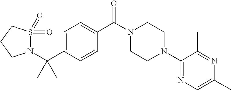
C1=C(C(N2S(=O)(=O)CCC2)(C)C)C=CC(C(N2CCN(C3=NC=C(C)N=C3C)CC2)=O)=C1
